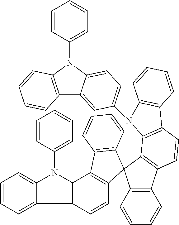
C1=CC=C2C(=C1)N(C1=CC=CC=C1)C1=C2C=CC2=C1C1=C(C=CC=C1)C21C2=C(C3=C1C1=C(C=C3)C3=C(C=CC=C3)N1C1=CC=C3C(=C1)C1=C(N3C3=CC=CC=C3)C=CC=C1)C=CC=C2
